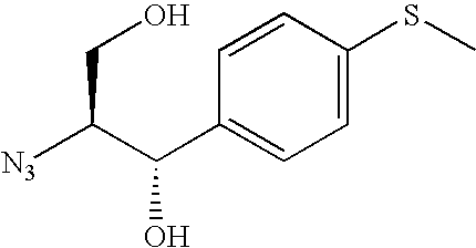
C1=C(SC)C=CC(C(C([N3])CO)O)=C1
